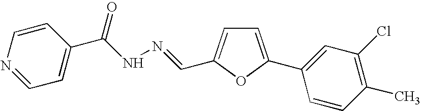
C1=CC(C(NN=CC2=CC=C(C3=CC(Cl)=C(C)C=C3)O2)=O)=CC=N1
